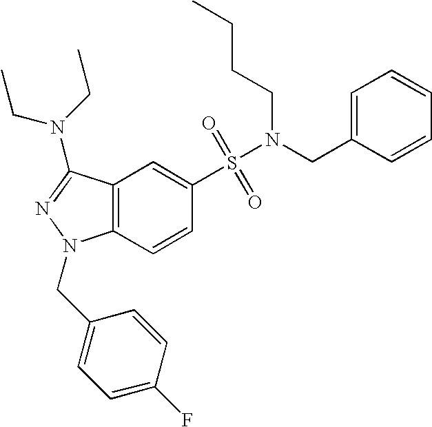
C1(S(=O)(=O)N(CC2=CC=CC=C2)CCCC)=CC2=C(C=C1)N(CC1=CC=C(F)C=C1)N=C2N(CC)CC
